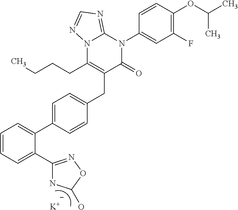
C1=CC=C(C2=NOC(O)N2)C(C2=CC=C(CC3=C(CCCC)N4C(=NC=N4)N(C4=CC(F)=C(OC(C)C)C=C4)C3=O)C=C2)=C1.[K]
